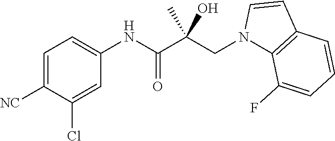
C1=C([NC])C(Cl)=CC(NC(=O)C(CN2C3=C(C=C2)C=CC=C3F)(C)O)=C1
